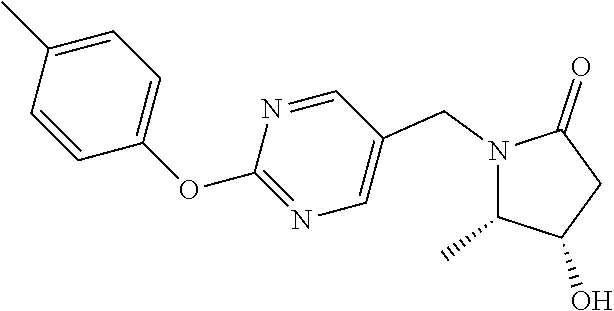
N1(CC2=CN=C(OC3=CC=C(C)C=C3)N=C2)C(C)C(O)CC1=O
